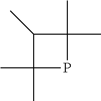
C1(C)(C)C(C)C(C)(C)P1
